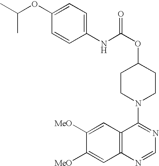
C1(OC(C)C)=CC=C(NC(OC2CCN(C3=NC=NC4=C3C=C([MeO])C([MeO])=C4)CC2)=O)C=C1
